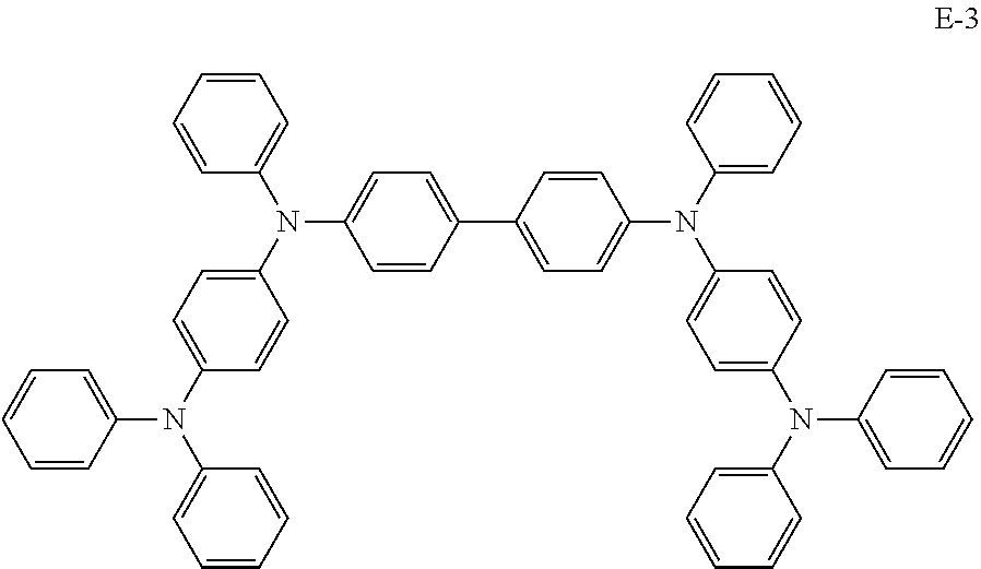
N(C1=CC=C(C2=CC=C(N(C3=CC=CC=C3)C3=CC=C(N(C4=CC=CC=C4)C4=CC=CC=C4)C=C3)C=C2)C=C1)(C1=CC=C(N(C2=CC=CC=C2)C2=CC=CC=C2)C=C1)C1=CC=CC=C1
